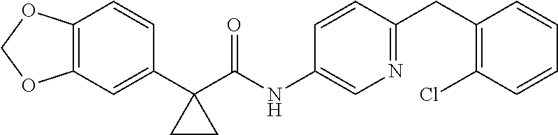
C12=C(C=C(C3(C(=O)NC4=CN=C(CC5=C(Cl)C=CC=C5)C=C4)CC3)C=C1)OCO2
